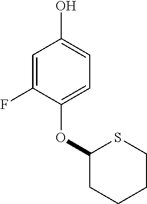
C1=C(F)C(OC2CCCCS2)=CC=C1O
